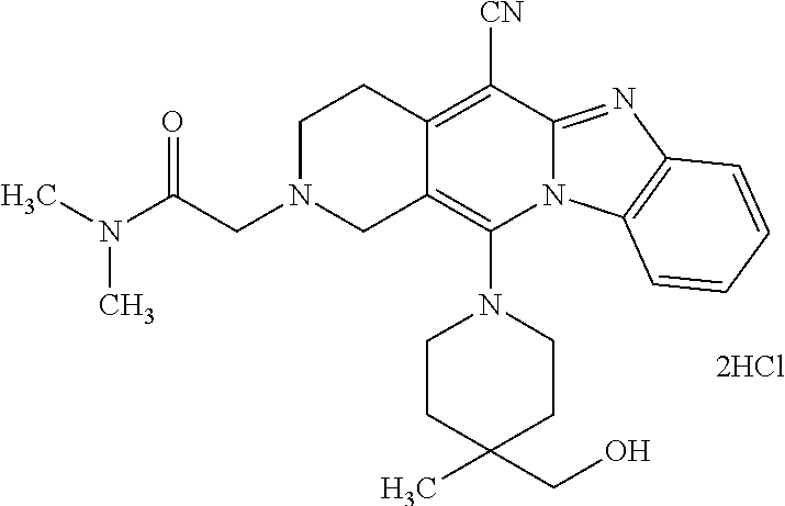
[2HCl].C12=C([CN])C3=NC4=C(N3C(N3CCC(C)(CO)CC3)=C1CN(CC(N(C)C)=O)CC2)C=CC=C4
